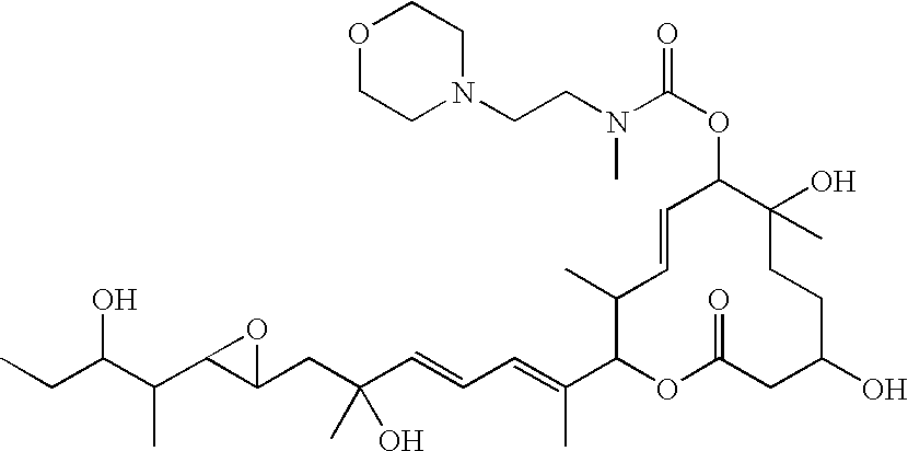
CCC(C(C1C(CC(C=CC=C(C2OC(=O)CC(O)CCC(O)(C)C(OC(=O)N(C)CCN3CCOCC3)C=CC2C)C)(O)C)O1)C)O
